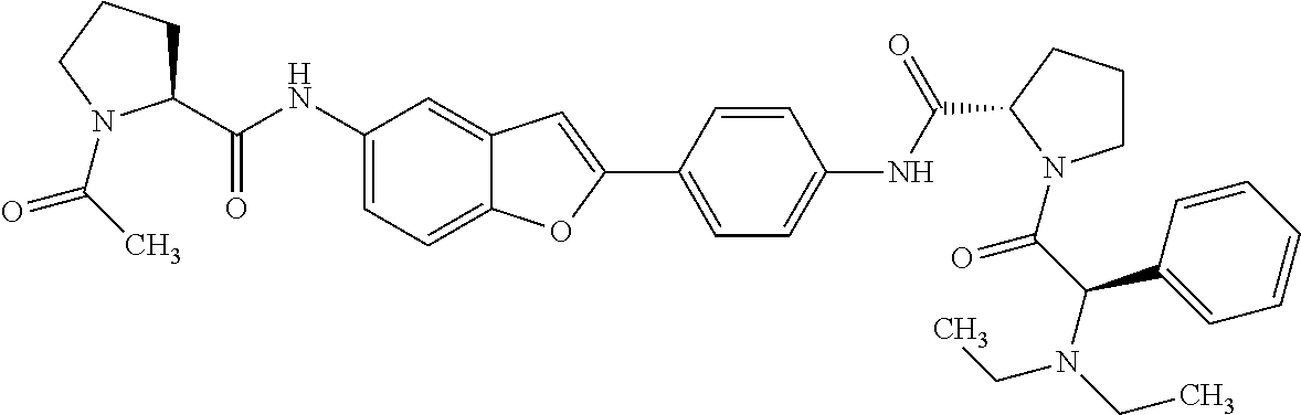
O=C(C)N1C(C(NC2=CC=C3C(=C2)C=C(C2=CC=C(NC(=O)C4CCCN4C(C(N(CC)CC)C4=CC=CC=C4)=O)C=C2)O3)=O)CCC1
